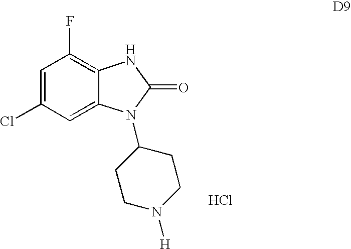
C1=C(Cl)C=C2C(=C1F)NC(=O)N2C1CCN([H])CC1.Cl
